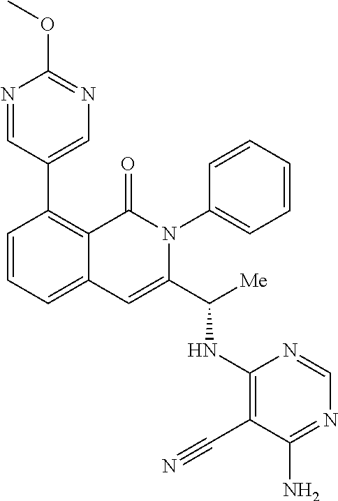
C1(C2=C3C(=CC=C2)C=C(C([Me])NC2=C(C#N)C(N)=NC=N2)N(C2=CC=CC=C2)C3=O)=CN=C(OC)N=C1
